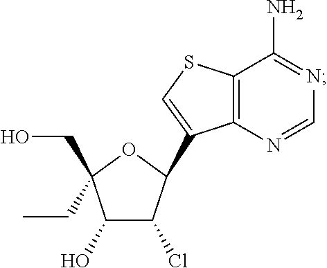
C1(O)C(Cl)C(C2=CSC3=C2N=CN=C3N)OC1(CO)CC
